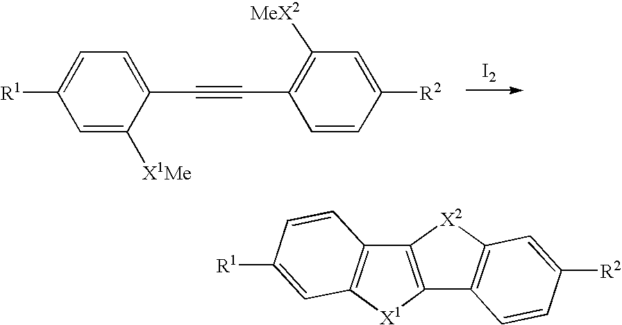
[I2].[R1]C1=CC=C(C#CC2=C([MeX2])C=C([R2])C=C2)C([X1Me])=C1.C12=C([X1]C3=C1C=CC([R1])=C3)C1=C([X2]2)C=C([R2])C=C1
